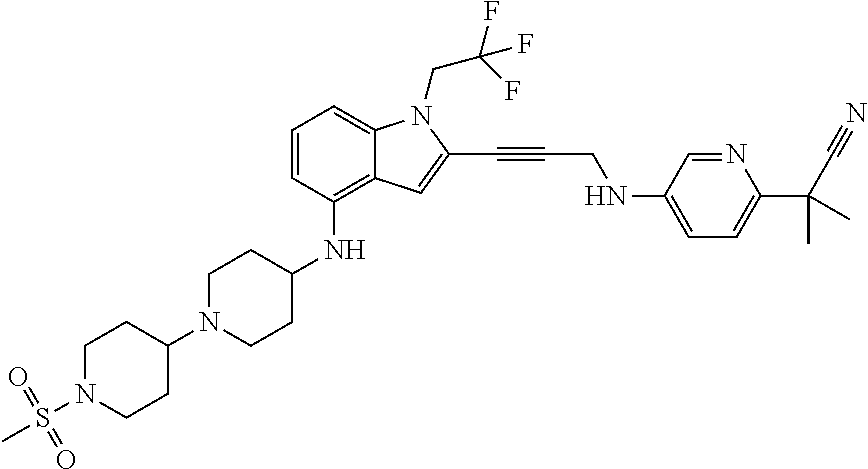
C1=CC(NC2CCN(C3CCN(S(C)(=O)=O)CC3)CC2)=C2C(=C1)N(CC(F)(F)F)C(C#CCNC1=CC=C(C(C#N)(C)C)N=C1)=C2
